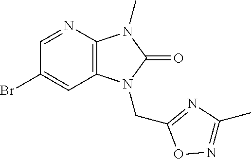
C1=NC2=C(C=C1Br)N(CC1=NC(C)=NO1)C(=O)N2C
